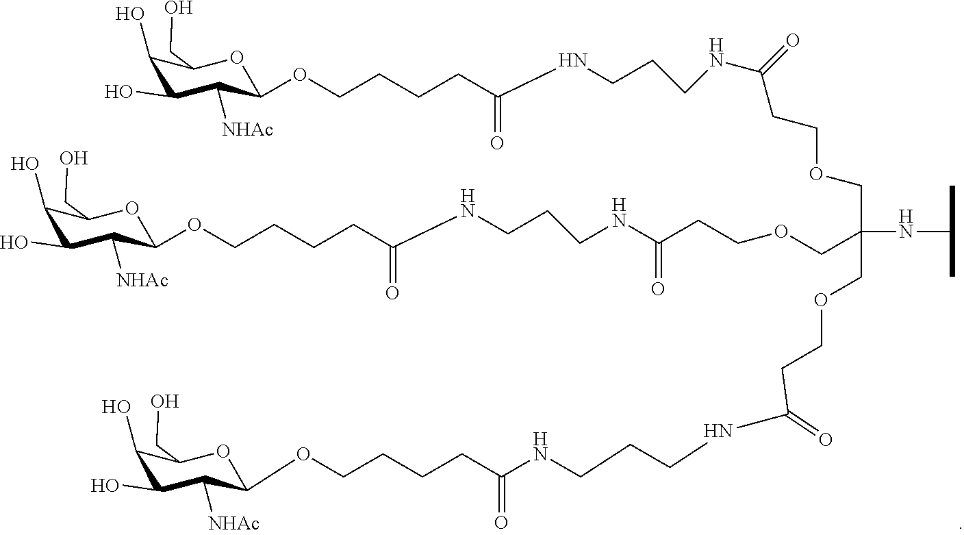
C1(O)C(O)C([NHAc])C(OCCCCC(NCCCNC(CCOCC(NC(C)C)(COCCC(NCCCNC(=O)CCCCOC2C([NHAc])C(O)C(O)C(CO)O2)=O)COCCC(NCCCNC(=O)CCCCOC2C([NHAc])C(O)C(O)C(CO)O2)=O)=O)=O)OC1CO
